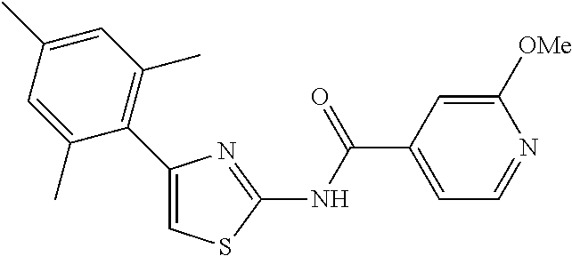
C1(C2=C(C)C=C(C)C=C2C)=CSC(NC(C2=CC=NC([OMe])=C2)=O)=N1
